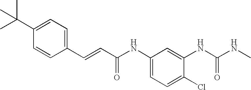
C(=CC(NC1=CC=C(Cl)C(NC(NC)=O)=C1)=O)C1=CC=C(C(C)(C)C)C=C1
